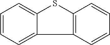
C1=CC=C2C(=C1)SC1=C2C=CC=C1
